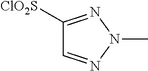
C1([ClO2S])=NN(C)N=C1
